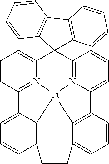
C12(C3=N4C(=CC=C3)C3=C5[Pt]46N4=C(C=CC=C14)C1=CC=CC(=C16)CCC5=CC=C3)C1=C(C3=C2C=CC=C3)C=CC=C1
